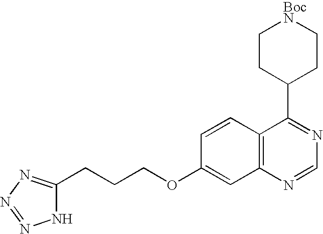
C12=C(N=CN=C1C1CC[BocN]CC1)C=C(OCCCC1=NN=NN1)C=C2
